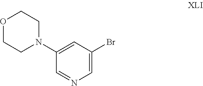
O1CCN(C2=CC(Br)=CN=C2)CC1
